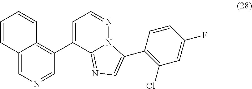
C12=CN=CC(C3=CC=NN4C3=NC=C4C3=C(Cl)C=C(F)C=C3)=C1C=CC=C2
